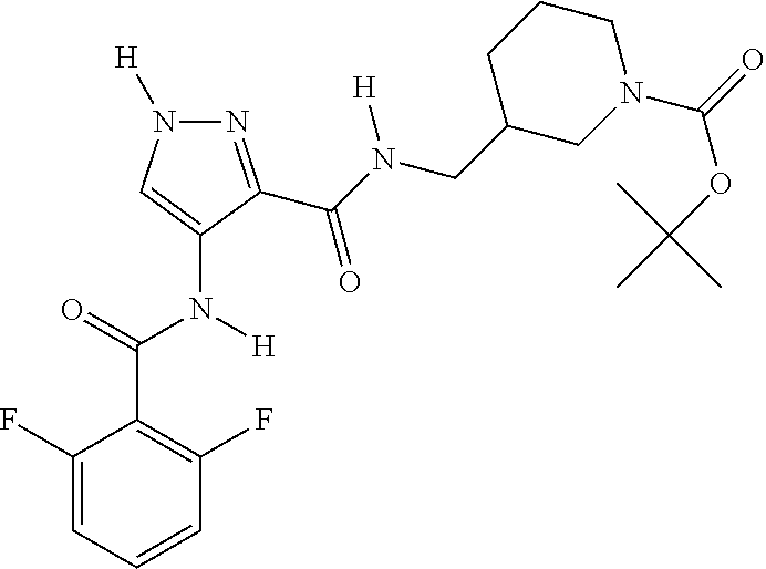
N1=C(C(N([H])CC2CN(C(=O)OC(C)(C)C)CCC2)=O)C(N([H])C(C2=C(F)C=CC=C2F)=O)=CN1[H]
